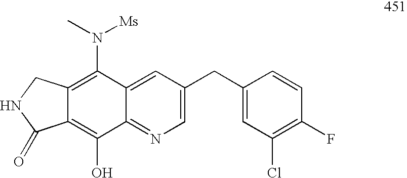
C12=C(O)C3=NC=C(CC4=CC(Cl)=C(F)C=C4)C=C3C(N([Ms])C)=C1CNC2=O
